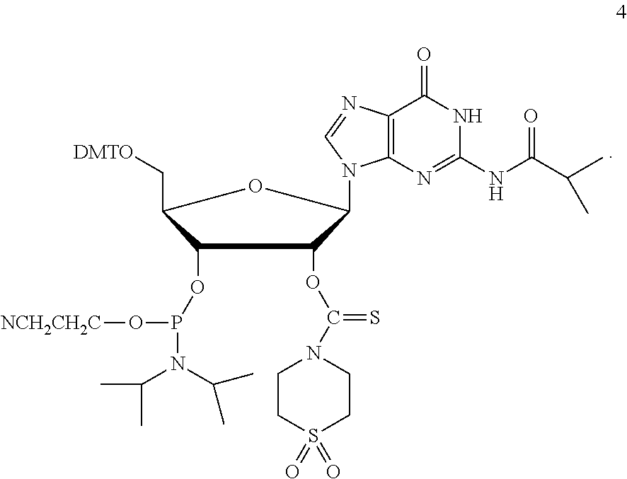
C1(OP(N(C(C)C)C(C)C)O[NCH2CH2C])C(C[DMTO])OC(N2C3=C(C(=O)NC(NC(=O)C(C)C)=N3)N=C2)C1OC(=S)N1CCS(=O)(=O)CC1
